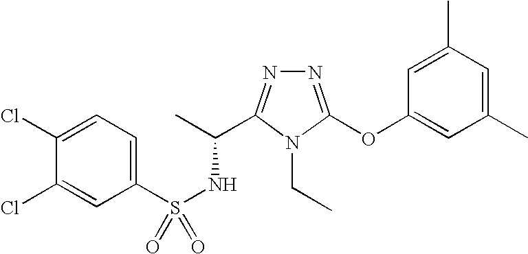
C1(Cl)=CC=C(S(NC(C)C2=NN=C(OC3=CC(C)=CC(C)=C3)N2CC)(=O)=O)C=C1Cl
